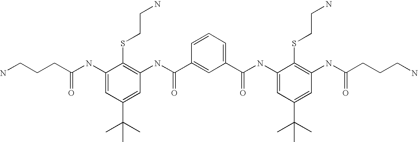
C1(NC(CCCN)=O)=CC(C(C)(C)C)=CC(NC(C2=CC(C(=O)NC3=CC(C(C)(C)C)=CC(NC(CCCN)=O)=C3SCCN)=CC=C2)=O)=C1SCCN
